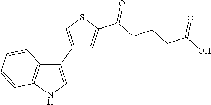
C1(C2=CNC3=C2C=CC=C3)=CSC(C(CCCC(O)=O)=O)=C1
